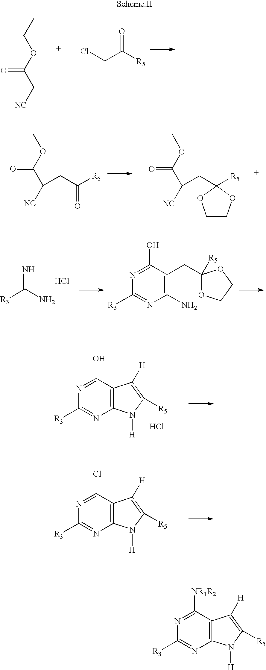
CCOC(C[NC])=O.ClCC(=O)[R5].COC(C([NC])CC(=O)[R5])=O.COC(C([NC])CC1([R5])OCCO1)=O.[R3]C(N)=N.Cl.N1=C(O)C(CC2([R5])OCCO2)=C(N)N=C1[R3].N1=C(O)C2=C(N=C1[R3])N([H])C([R5])=C2[H].Cl.N1=C(Cl)C2=C(N=C1[R3])N([H])C([R5])=C2[H].N1=C([NR1R2])C2=C(N=C1[R3])N([H])C([R5])=C2[H]
